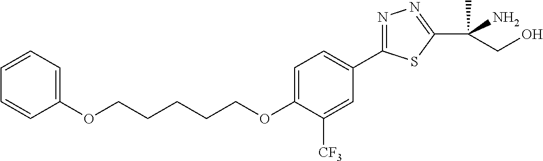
O(CCCCCOC1=CC=C(C2=NN=C(C(N)(C)CO)S2)C=C1[CF3])C1=CC=CC=C1
